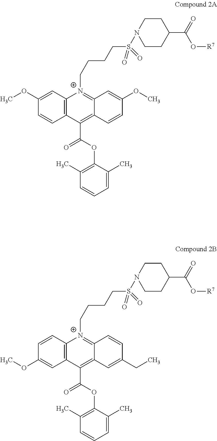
C1=CC(OC)=CC2=C1C(C(OC1=C(C)C=CC=C1C)=O)=C1C(=[N+]2CCCCS(=O)(N2CCC(C(O[R7])=O)CC2)=O)C=C(OC)C=C1.C1=C(OC)C=CC2=C1C(C(OC1=C(C)C=CC=C1C)=O)=C1C(=[N+]2CCCCS(=O)(N2CCC(C(O[R7])=O)CC2)=O)C=CC(CC)=C1
